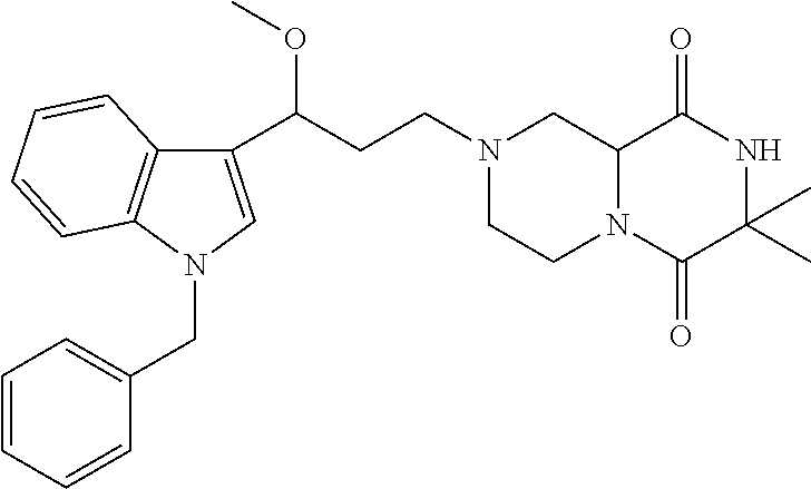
C(C(C1=CN(CC2=CC=CC=C2)C2=C1C=CC=C2)OC)CN1CC2N(C(=O)C(C)(C)NC2=O)CC1
